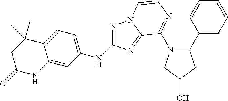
C1(NC2=NN3C(=N2)C(N2C(C4=CC=CC=C4)CC(O)C2)=NC=C3)=CC=C2C(=C1)NC(=O)CC2(C)C
